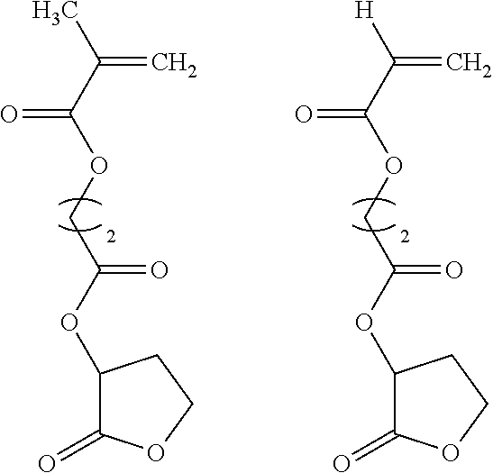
C1(OC(=O)COC(C(C)=C)=O)C(=O)OCC1.C1(OC(=O)COC(C([H])=C)=O)C(=O)OCC1
